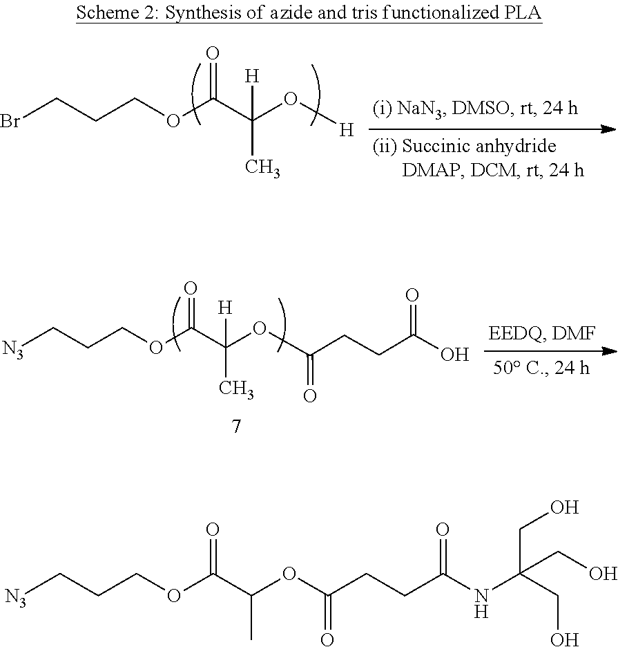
BrCCCOC(C(O[H])([H])C)=O.[N3]CCCOC(C(OC(CCC(O)=O)=O)([H])C)=O.[N3]CCCOC(C(OC(CCC(NC(CO)(CO)CO)=O)=O)C)=O
